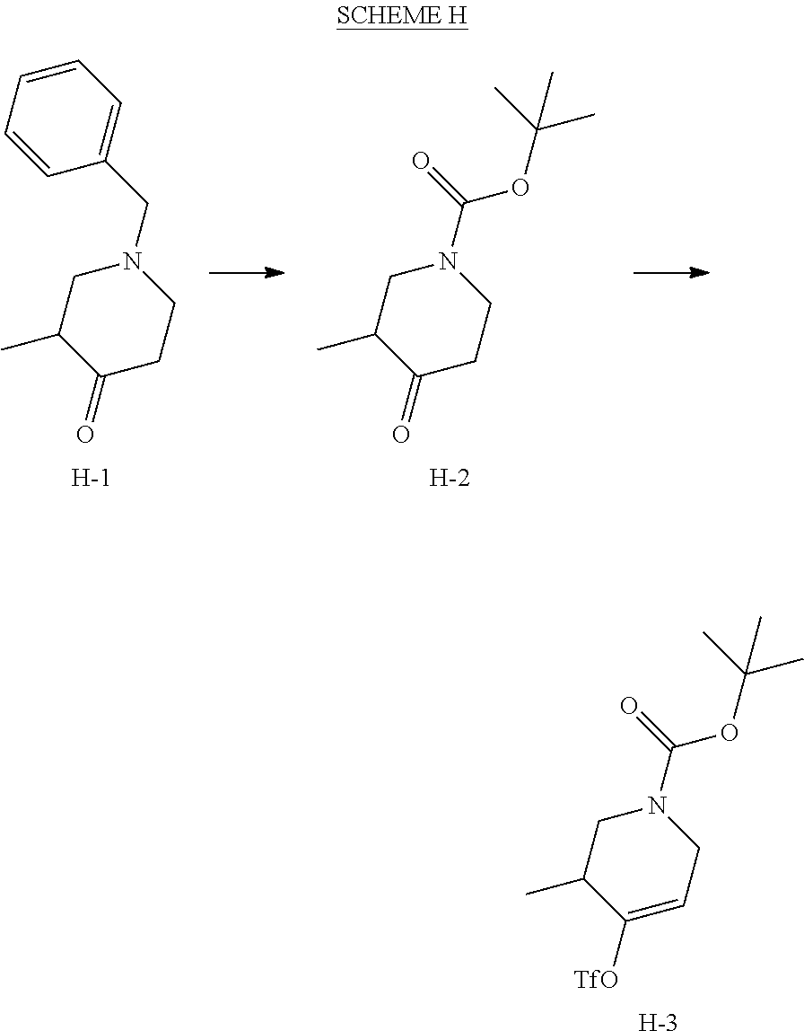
C1(C)C([TfO])=CCN(C(=O)OC(C)(C)C)C1.[H].C1(C)C(=O)CCN(CC2=CC=CC=C2)C1.[H].C1(C)C(=O)CCN(C(=O)OC(C)(C)C)C1.[H]
